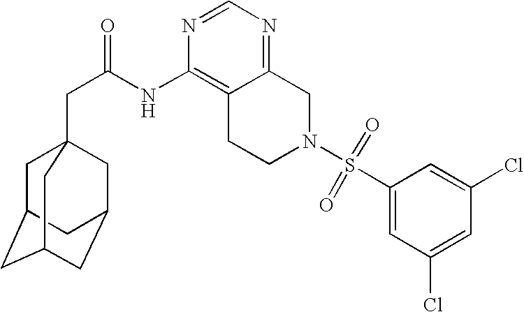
C1C2CC3CC(CC1(CC(=O)NC1=C4C(=NC=N1)CN(S(C1=CC(Cl)=CC(Cl)=C1)(=O)=O)CC4)C3)C2
